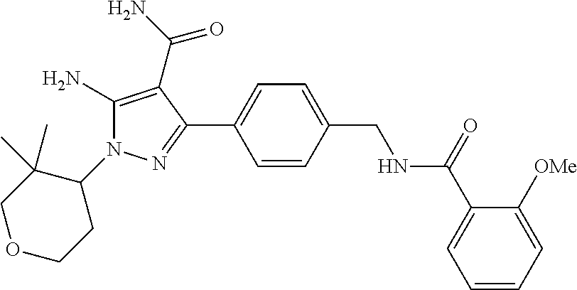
C1(N2C(N)=C(C(N)=O)C(C3=CC=C(CNC(C4=CC=CC=C4[OMe])=O)C=C3)=N2)C(C)(C)COCC1
